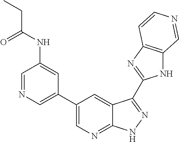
C1=NC=C(C2=CN=C3C(=C2)C(C2=NC4=C(N2)C=NC=C4)=NN3)C=C1NC(CC)=O
